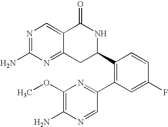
C12=NC(N)=NC=C1C(=O)NC(C1=C(C3=NC(OC)=C(N)N=C3)C=C(F)C=C1)C2
